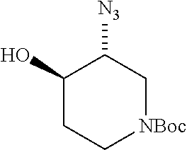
C1(O)CC[NBoc]CC1[N3]
